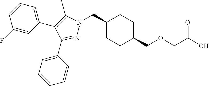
C1(CN2N=C(C3=CC=CC=C3)C(C3=CC=CC(F)=C3)=C2C)CCC(COCC(O)=O)CC1
